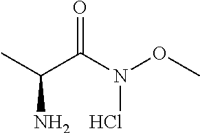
CC(C(N(OC)Cl)=O)N
